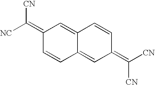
C1(=C([NC])[CN])C=CC2=CC(=C([CN])[CN])C=CC2=C1
